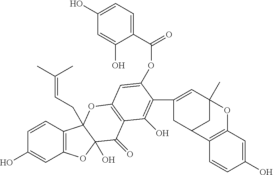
C12=C(C=CC(O)=C1)C1(CC=C(C)C)C(O)(O2)C(=O)C2=C(O1)C=C(OC(=O)C1=CC=C(O)C=C1O)C(C1=CC3(C)CC(C1)C1=C(O3)C=C(O)C=C1)=C2O
